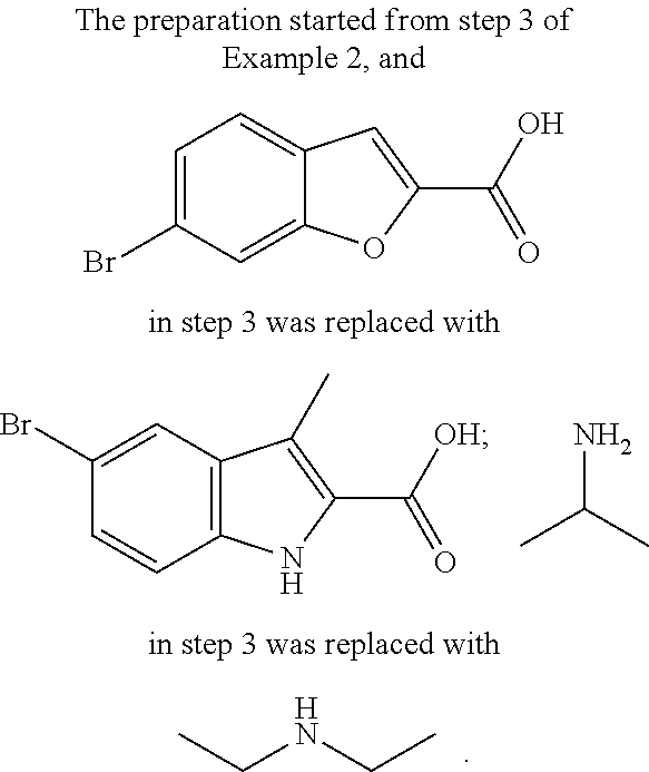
CCNCC.C12=C(C=C(Br)C=C1)C(C)=C(C([OH])=O)N2.NC(C)C.C12=CC(Br)=CC=C1C=C(C(O)=O)O2
